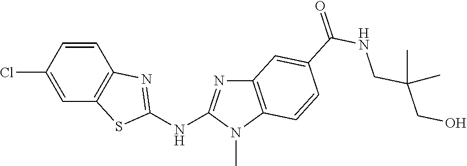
C1(Cl)=CC2=C(C=C1)N=C(NC1=NC3=C(N1C)C=CC(C(NCC(CO)(C)C)=O)=C3)S2
